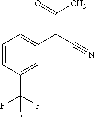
C1=CC(C(F)(F)F)=CC(C(C#N)C(C)=O)=C1
